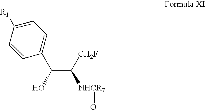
C1=C([R1])C=CC(C(C([NHCR7]=O)[CH2F])O)=C1
